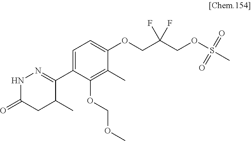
C1(C2=NNC(=O)CC2C)=CC=C(OCC(COS(C)(=O)=O)(F)F)C(C)=C1OCOC
